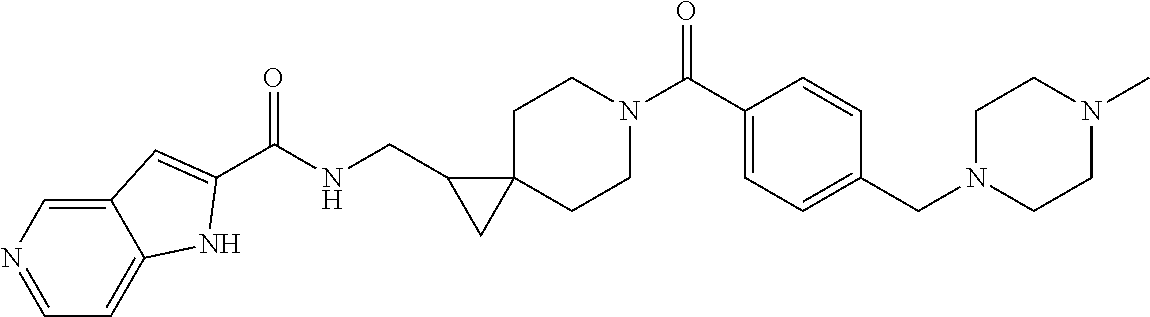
O=C(C1=CC=C(CN2CCN(C)CC2)C=C1)N1CCC2(CC1)C(CNC(=O)C1=CC3=CN=CC=C3N1)C2
